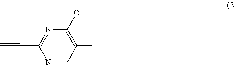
C1(F)=C(OC)N=C(C#C)N=C1
